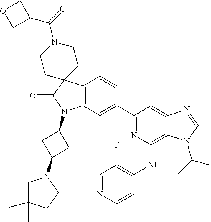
C12=C(C=C(C3=NC(NC4=C(F)C=NC=C4)=C4C(=C3)N=CN4C(C)C)C=C1)N(C1CC(N3CC(C)(C)CC3)C1)C(=O)C21CCN(C(=O)C2COC2)CC1
